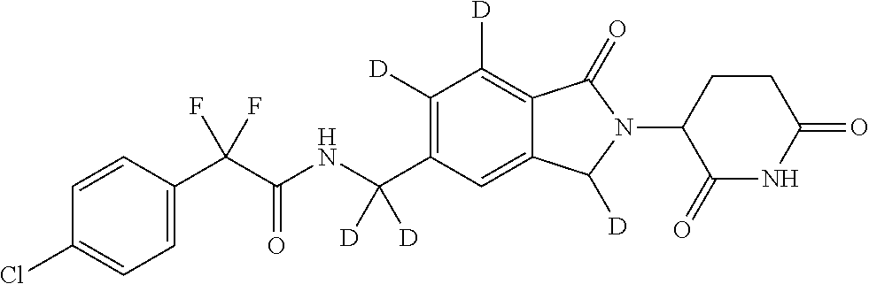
C1=CC(C(C(NC(C2=C([D])C([D])=C3C(=C2)C([D])N(C2C(=O)NC(=O)CC2)C3=O)([D])[D])=O)(F)F)=CC=C1Cl
